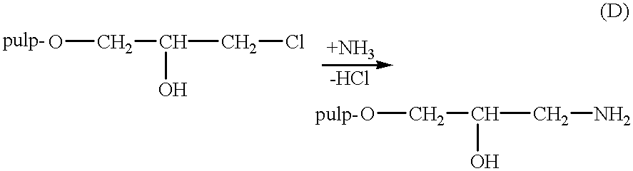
C(CCl)(O)CO.[pulp-].OCC(CN)O.[pulp-]
